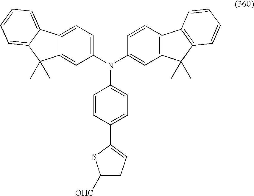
C1(N(C2=CC3=C(C=C2)C2=C(C3(C)C)C=CC=C2)C2=CC=C(C3=CC=C([OHC])S3)C=C2)=CC=C2C(=C1)C(C)(C)C1=CC=CC=C21
